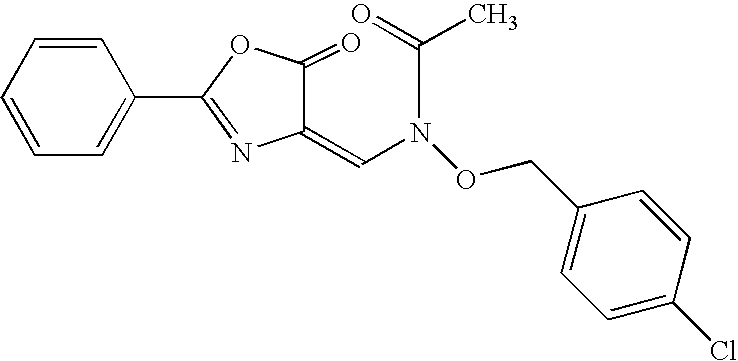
C1=CC=CC=C1C1=NC(=CN(OCC2=CC=C(Cl)C=C2)C(C)=O)C(=O)O1
